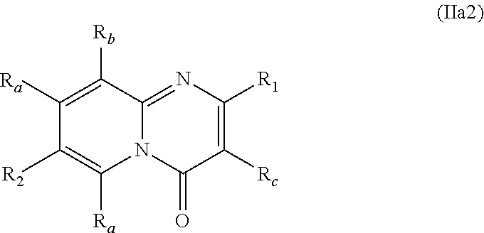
C1([Ra])=C([Rb])C2=NC([R1])=C([Rc])C(=O)N2C([Ra])=C1[R2]
